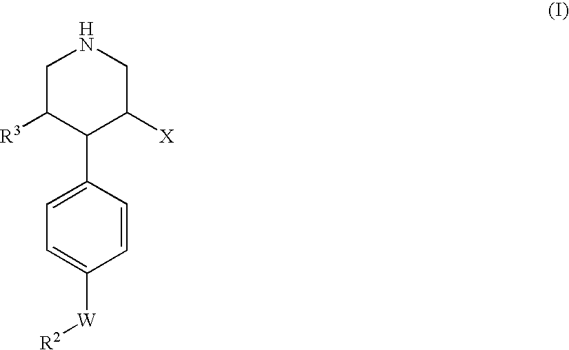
C1C([R3])C(C2=CC=C([W][R2])C=C2)C([X])CN1
